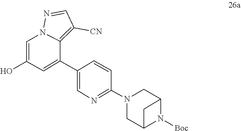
C1(O)=CN2C(=C([CN])C=N2)C(C2=CN=C(N3CC4CC(C3)N4[Boc])C=C2)=C1
